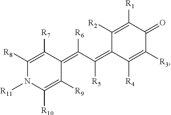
C1([R8])=C([R7])C(=C(C(=C2C([R4])=C([R3])C(=O)C([R1])=C2[R2])[R5])[R6])C([R9])=C([R10])N1[R11]
